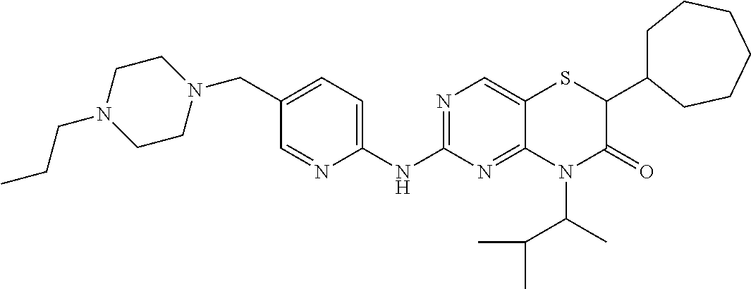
C1(NC2=NC=C3C(=N2)N(C(C)C(C)C)C(=O)C(C2CCCCCC2)S3)=CC=C(CN2CCN(CCC)CC2)C=N1
